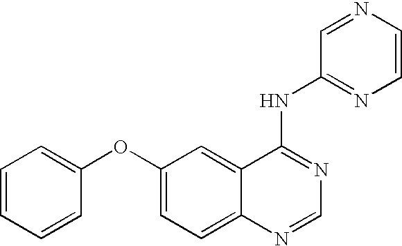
C1(OC2=CC=C3C(=C2)C(NC2=NC=CN=C2)=NC=N3)=CC=CC=C1
